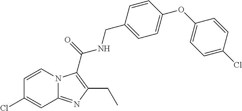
C1=CN2C(=NC(CC)=C2C(=O)NCC2=CC=C(OC3=CC=C(Cl)C=C3)C=C2)C=C1Cl
